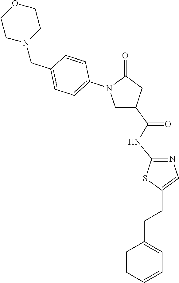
C1C(C(NC2=NC=C(CCC3=CC=CC=C3)S2)=O)CC(=O)N1C1=CC=C(CN2CCOCC2)C=C1
